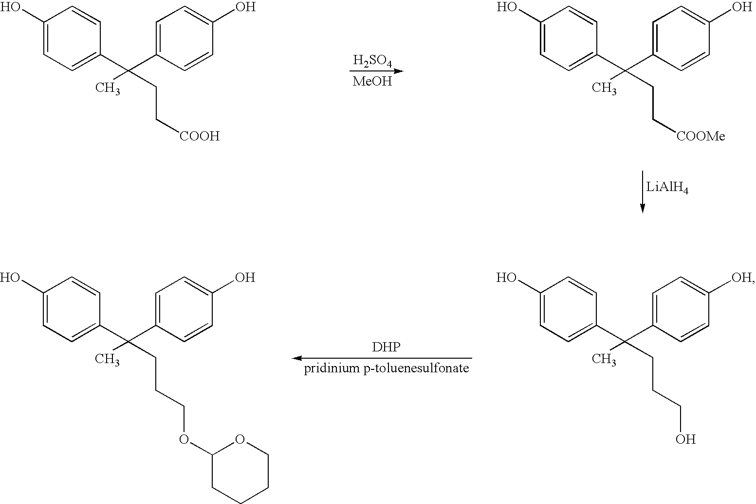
C1(O)=CC=C(C(C2=CC=C(O)C=C2)(CC[COOH])C)C=C1.C1(O)=CC=C(C(C2=CC=C(O)C=C2)(CC[COOMe])C)C=C1.[H2SO4].[MeOH].[LiAlH4].C1(O)=CC=C(C(C2=CC=C([OH])C=C2)(CCCO)C)C=C1.C1(O)=CC=C(C(C2=CC=C(O)C=C2)(CCCOC2CCCCO2)C)C=C1.[DHP]
